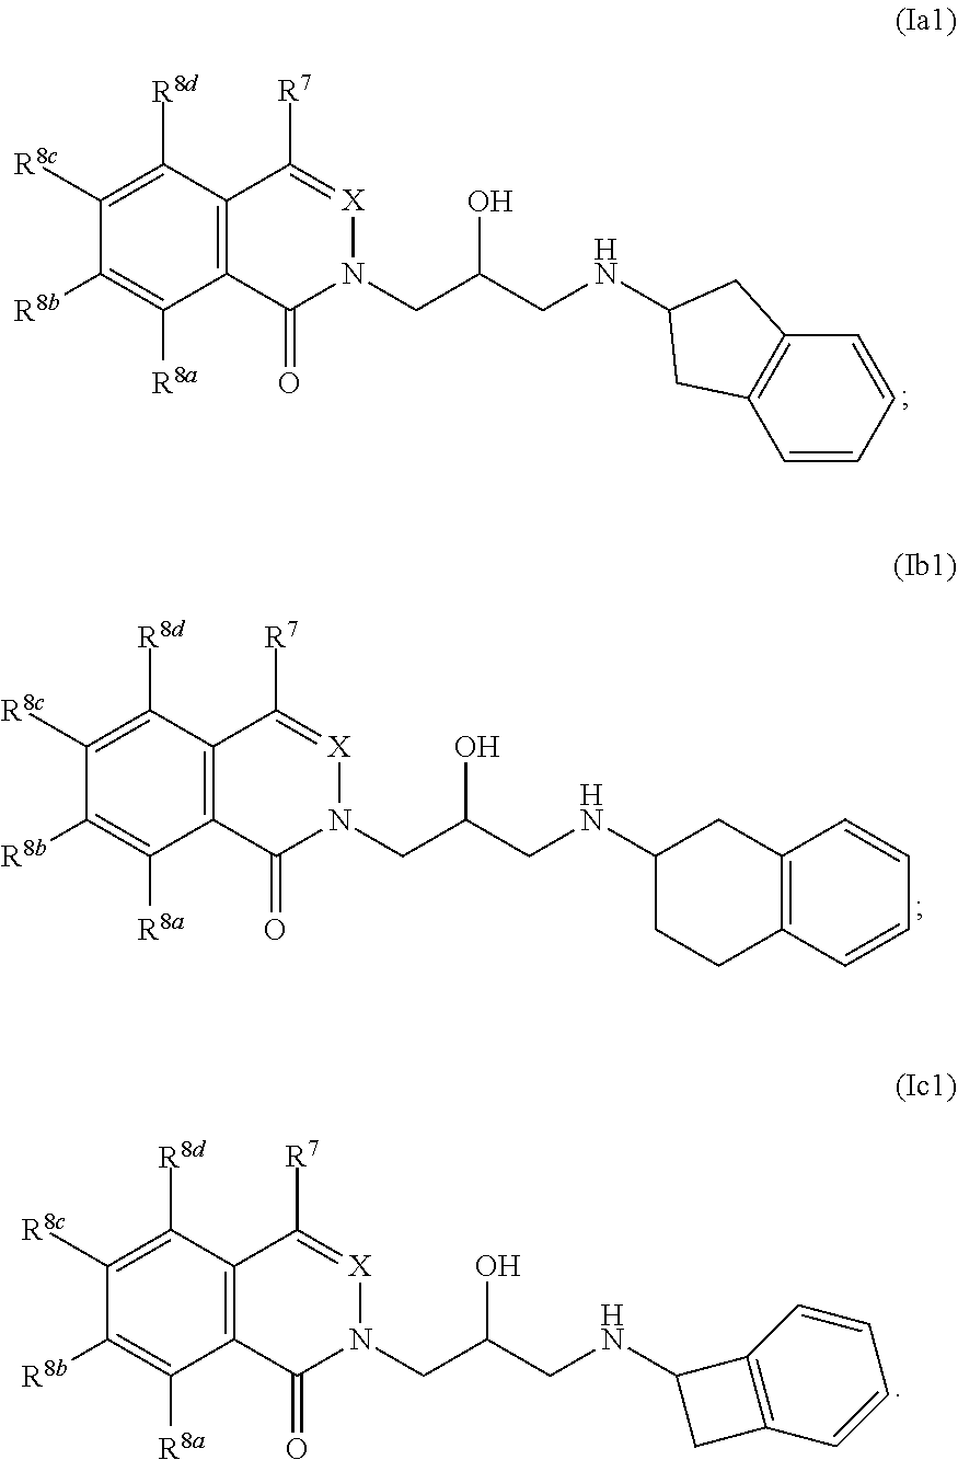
C12=C(C([R8d])=C([R8c])C([R8b])=C1[R8a])C([R7])=[X]N(CC(CNC1CCC3=C(C1)C=CC=C3)O)C2=O.C12=C(C([R8d])=C([R8c])C([R8b])=C1[R8a])C([R7])=[X]N(CC(CNC1CC3=C(C1)C=CC=C3)O)C2=O.C12=C(C([R8d])=C([R8c])C([R8b])=C1[R8a])C([R7])=[X]N(CC(CNC1CC3=C1C=CC=C3)O)C2=O
